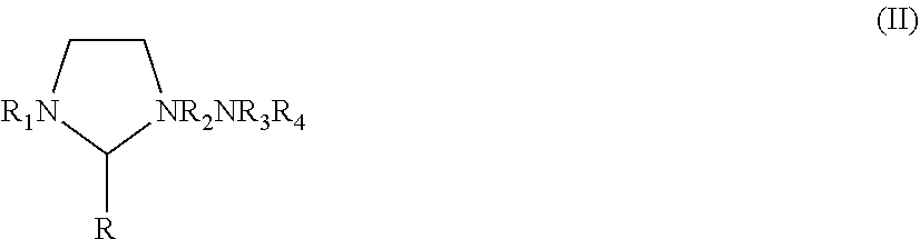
C1C[R1N]C([R])[NR2NR3R4]1
